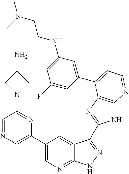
C1(C2=CN=CC(N3CC(N)C3)=N2)=CN=C2C(=C1)C(C1=NC3=C(N1)N=CC=C3C1=CC(NCCN(C)C)=CC(F)=C1)=NN2
